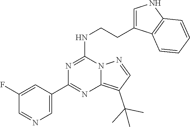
C1(C2=NC3=C(C(C)(C)C)C=NN3C(NCCC3=CNC4=C3C=CC=C4)=N2)=CN=CC(F)=C1
